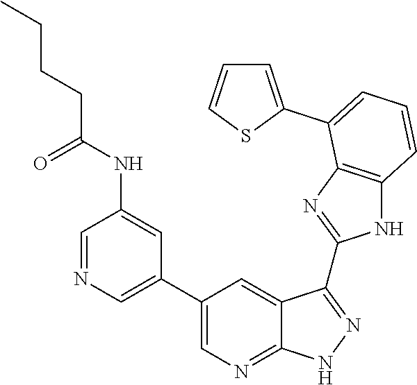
C1=NC=C(C2=CN=C3C(=C2)C(C2=NC4=C(N2)C=CC=C4C2=CC=CS2)=NN3)C=C1NC(CCCC)=O
